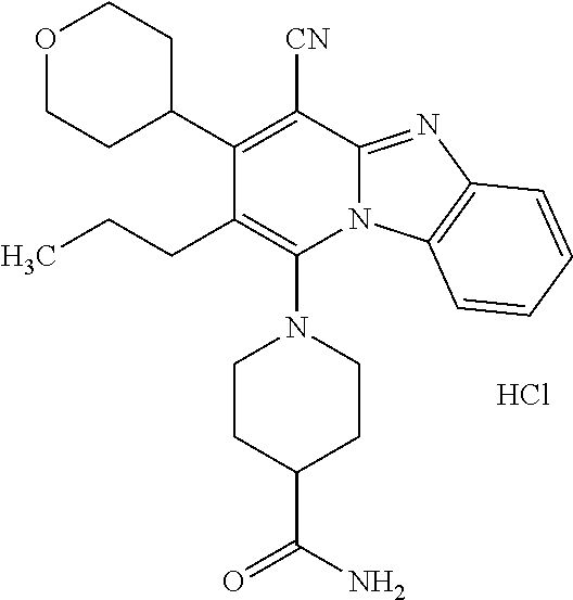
Cl.C1CC(C(=O)N)CCN1C1=C(CCC)C(C2CCOCC2)=C([CN])C2=NC3=C(N12)C=CC=C3
